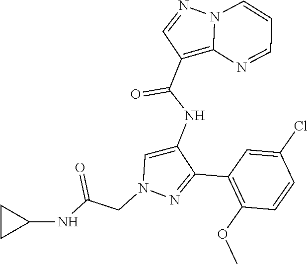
C1(C2=NN(CC(NC3CC3)=O)C=C2NC(C2=C3N(N=C2)C=CC=N3)=O)=C(OC)C=CC(Cl)=C1
